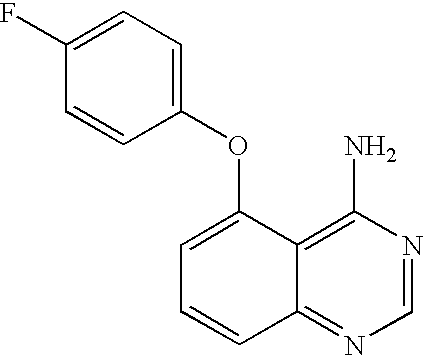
C1=C(OC2=CC=C(F)C=C2)C2=C(N)N=CN=C2C=C1
